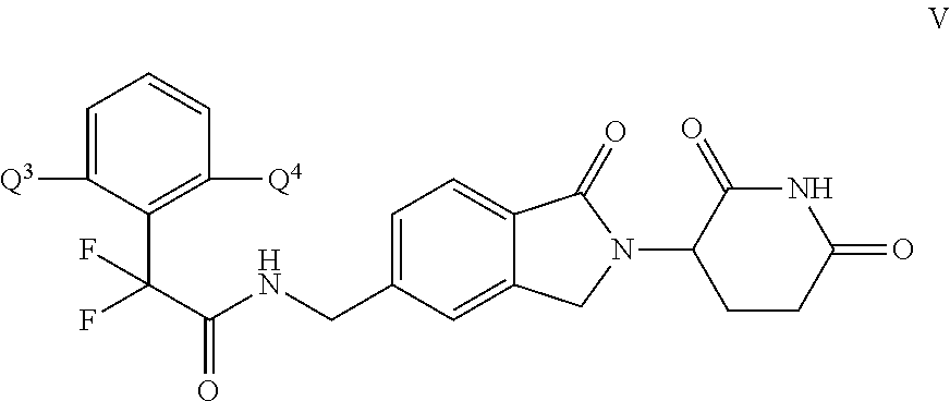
C1(C(C(NCC2=CC=C3C(=C2)CN(C2CCC(=O)NC2=O)C3=O)=O)(F)F)=C([Q4])C=CC=C1[Q3]
